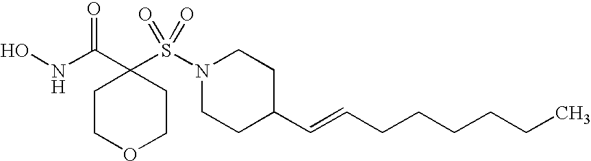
C1COCCC1(C(NO)=O)S(N1CCC(C=CCCCCCC)CC1)(=O)=O
